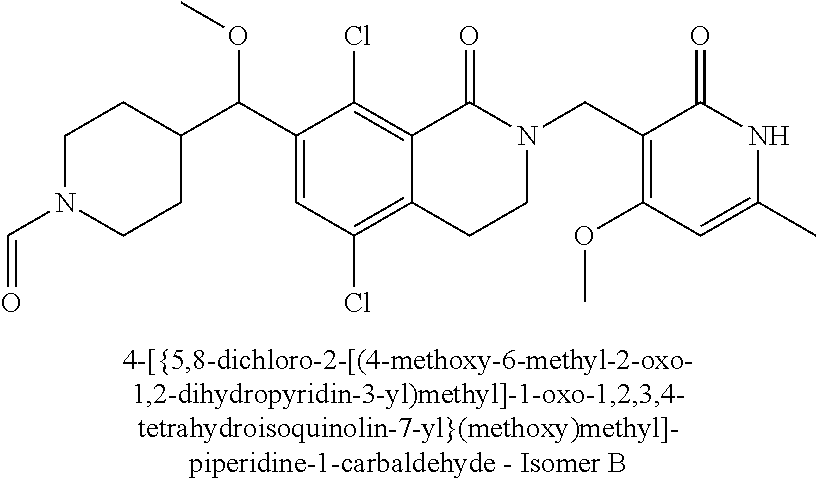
C12=C(Cl)C=C(C(C3CCN(C=O)CC3)OC)C(Cl)=C1C(=O)N(CC1=C(OC)C=C(C)NC1=O)CC2
